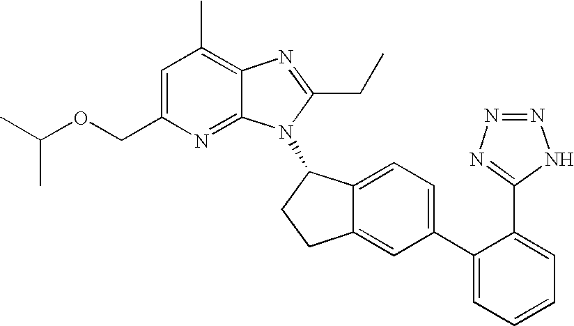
C1=C(COC(C)C)N=C2C(=C1C)N=C(CC)N2C1C2=CC=C(C3=CC=CC=C3C3=NN=NN3)C=C2CC1
